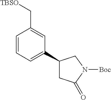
C1=CC=C(C2CC(=O)N([Boc])C2)C=C1C[TBSO]
